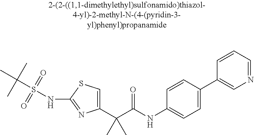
C1(C(C(NC2=CC=C(C3=CN=CC=C3)C=C2)=O)(C)C)=CSC(NS(C(C)(C)C)(=O)=O)=N1
